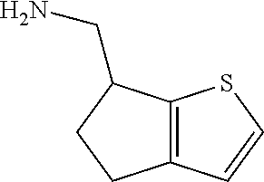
C12=C(SC=C1)C(CN)CC2
